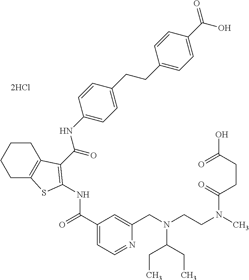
C1(C(=O)NC2=C(C(=O)NC3=CC=C(CCC4=CC=C(C(=O)O)C=C4)C=C3)C3=C(CCCC3)S2)=CC=NC(CN(CCN(C(CCC(=O)O)=O)C)C(CC)CC)=C1.[2HCl]
